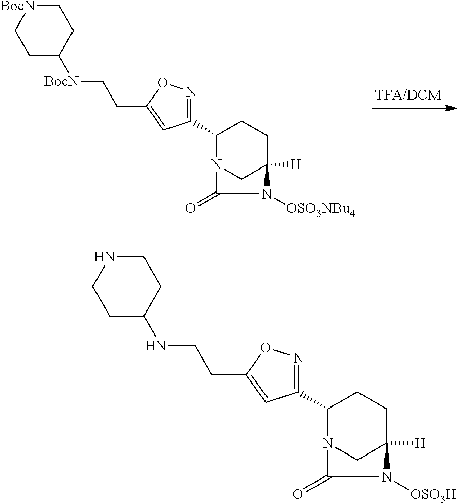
C1(C2=NOC(CC[BocN]C3CC[BocN]CC3)=C2)N2CC([H])(CC1)N([OSO3NBu4])C2=O.C1(C2=NOC(CCNC3CCNCC3)=C2)N2CC([H])(CC1)N([OSO3H])C2=O
